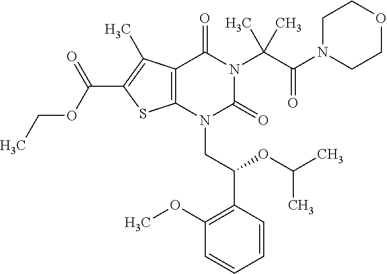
C12=C(C(C)=C(C(OCC)=O)S1)C(=O)N(C(C(=O)N1CCOCC1)(C)C)C(=O)N2CC(C1=C(OC)C=CC=C1)OC(C)C
